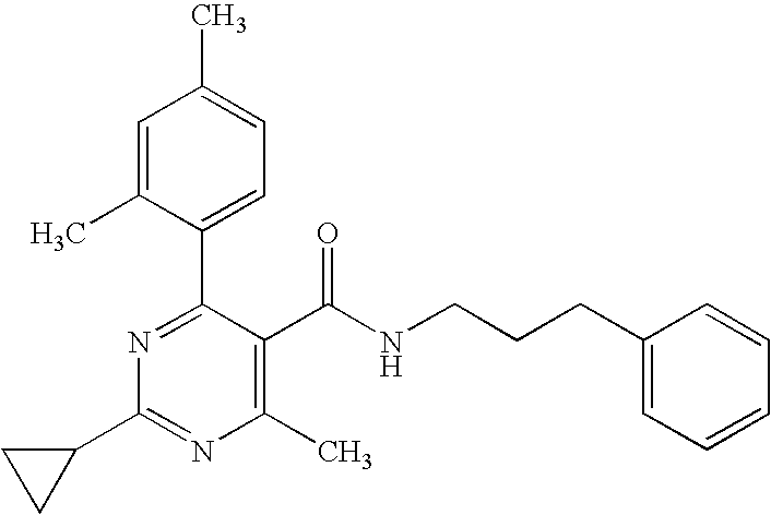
C1(C2CC2)=NC(C)=C(C(NCCCC2=CC=CC=C2)=O)C(C2=CC=C(C)C=C2C)=N1
